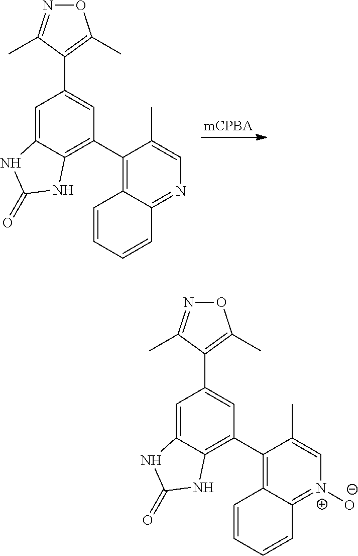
C1=C2C(=C(C3=C4C(=[N+]([O-])C=C3C)C=CC=C4)C=C1C1=C(C)ON=C1C)NC(=O)N2.C1=C2C(=C(C3=C4C(=NC=C3C)C=CC=C4)C=C1C1=C(C)ON=C1C)NC(=O)N2
